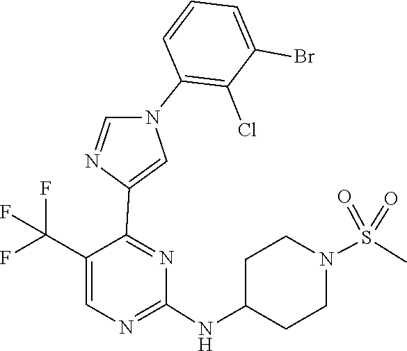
C1(NC2CCN(S(=O)(=O)C)CC2)=NC=C(C(F)(F)F)C(C2=CN(C3=C(Cl)C(Br)=CC=C3)C=N2)=N1
